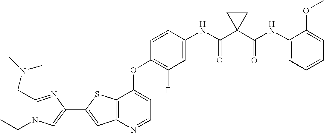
C12=C(SC(C3=CN(CC)C(CN(C)C)=N3)=C1)C(OC1=C(F)C=C(NC(C3(C(NC4=CC=CC=C4OC)=O)CC3)=O)C=C1)=CC=N2
